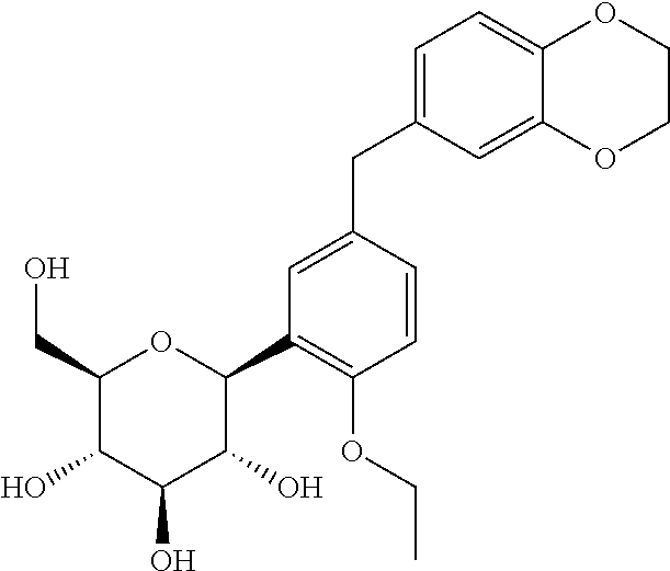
C1(CO)C(O)C(O)C(O)C(C2=C(OCC)C=CC(CC3=CC=C4C(=C3)OCCO4)=C2)O1
